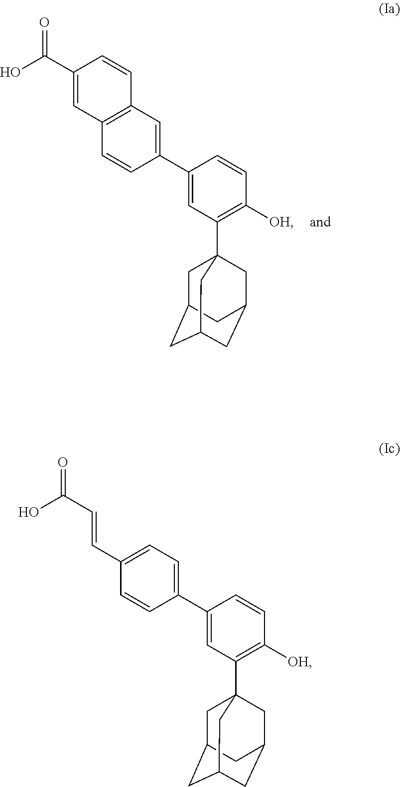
C1C2CC3CC(CC1(C1=C([OH])C=CC(C4=CC5=C(C=C4)C=C(C(O)=O)C=C5)=C1)C3)C2.C1C2CC3CC(CC1(C1=C([OH])C=CC(C4=CC=C(C=CC(O)=O)C=C4)=C1)C3)C2
